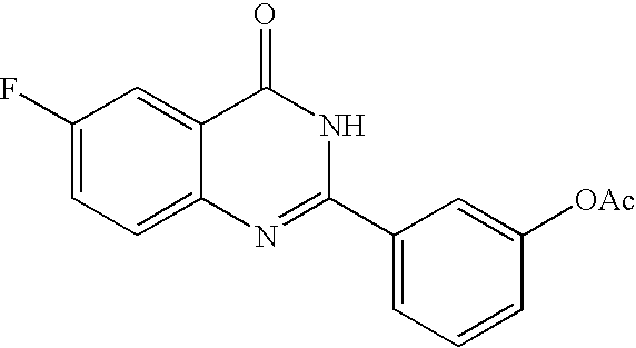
C1(F)=CC=C2C(=C1)C(=O)NC(C1=CC=CC([OAc])=C1)=N2
